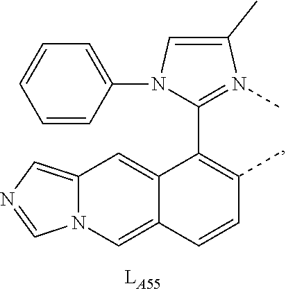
C1(C2=C(C)C=CC3=CN4C(=CN=C4)C=C23)=N(C)C(C)=CN1C1=CC=CC=C1
